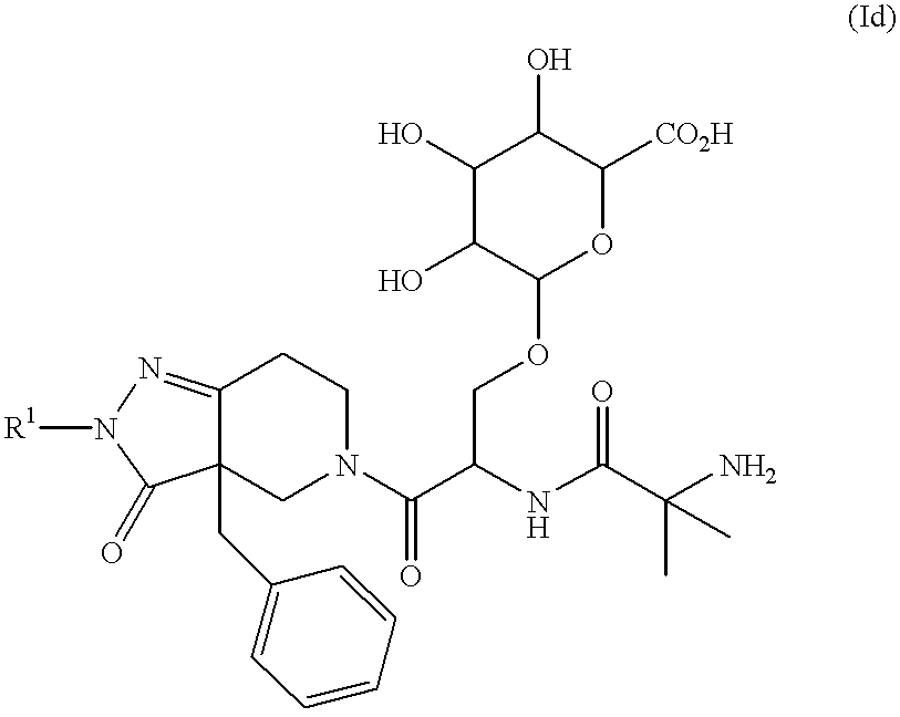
C12=NN([R1])C(=O)C1(CC1=CC=CC=C1)CN(C(C(NC(C(C)(C)N)=O)COC1C(O)C(O)C(O)C([CO2H])O1)=O)CC2
